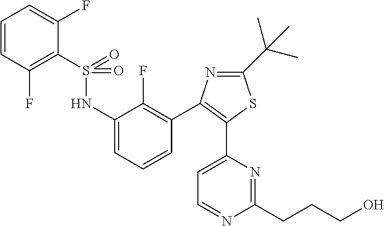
S(=O)(NC1=CC=CC(C2=C(C3=CC=NC(CCCO)=N3)SC(C(C)(C)C)=N2)=C1F)(=O)C1=C(F)C=CC=C1F
